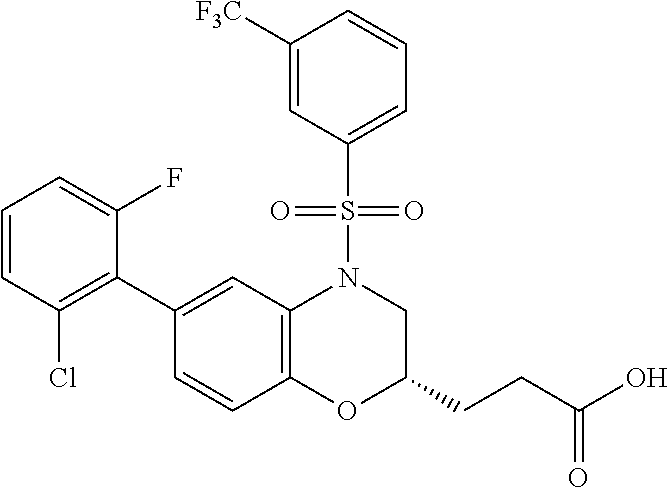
C1(C2=C(Cl)C=CC=C2F)=CC2=C(C=C1)OC(CCC(O)=O)CN2S(=O)(=O)C1=CC=CC([F3C])=C1
